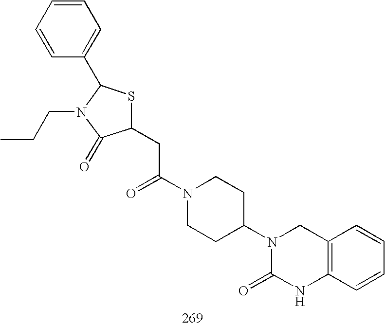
C1(CC(N2CCC(N3C(=O)NC4=C(C3)C=CC=C4)CC2)=O)SC(C2=CC=CC=C2)N(CCC)C1=O
